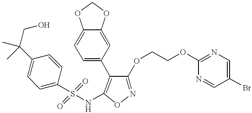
C1=C(S(NC2=C(C3=CC=C4C(=C3)OCO4)C(OCCOC3=NC=C(Br)C=N3)=NO2)(=O)=O)C=CC(C(CO)(C)C)=C1
